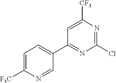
C1(C2=CC=C([F3C])N=C2)=NC(Cl)=NC([CF3])=C1
